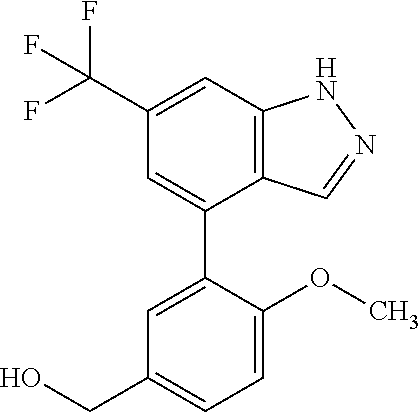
C12=C(C=C(C(F)(F)F)C=C1C1=CC(CO)=CC=C1OC)NN=C2
